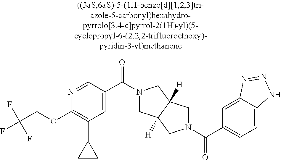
C(C1=CC=C2C(=C1)N=NN2)(=O)N1CC2([H])CN(C(=O)C3=CC(C4CC4)=C(OCC(F)(F)F)N=C3)CC2([H])C1
